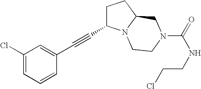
C1(Cl)=CC=CC(C#CC2CCC3N2CCN(C(=O)NCCCl)C3)=C1
